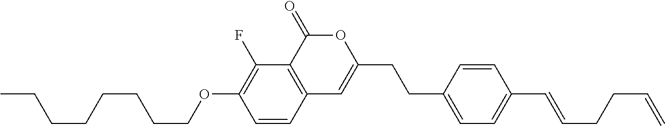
C1=CC2=C(C(F)=C1OCCCCCCCC)C(=O)OC(CCC1=CC=C(C=CCCC=C)C=C1)=C2
